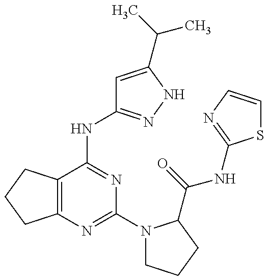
C12=C(C(NC3=NNC(C(C)C)=C3)=NC(N3CCCC3C(=O)NC3=NC=CS3)=N1)CCC2
